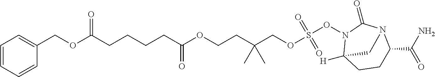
C(OCCC(COS(ON1C2([H])CCC(C(N)=O)N(C1=O)C2)(=O)=O)(C)C)(CCCCC(OCC1=CC=CC=C1)=O)=O
